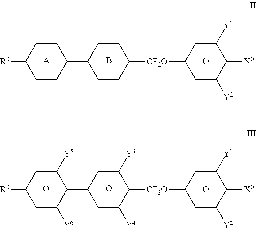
[A].B.O.[R0]C1CCC(C2CCC([CF2O]C3CC([Y2])C([X0])C([Y1])C3)CC2)CC1.O.O.O.[R0]C1CC([Y6])C(C2CC([Y4])C([CF2O]C3CC([Y2])C([X0])C([Y1])C3)C([Y3])C2)C([Y5])C1
